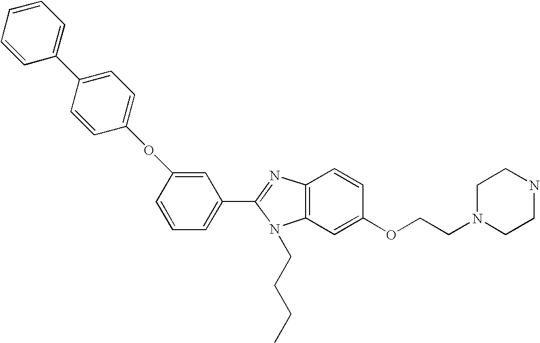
C1(C2=NC3=C(N2CCCC)C=C(OCCN2CCNCC2)C=C3)=CC=CC(OC2=CC=C(C3=CC=CC=C3)C=C2)=C1
